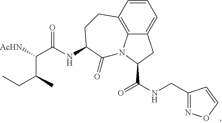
C12=C3C=CC=C1CC(C(NCC1=NOC=C1)=O)N2C(=O)C(NC(C(C(CC)C)[AcHN])=O)CC3
